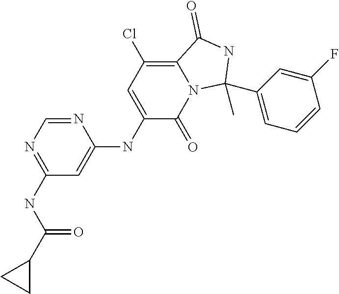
N1=CN=C(NC(C2CC2)=O)C=C1NC1=CC(Cl)=C2N(C1=O)C(C)(C1=CC=CC(F)=C1)NC2=O
